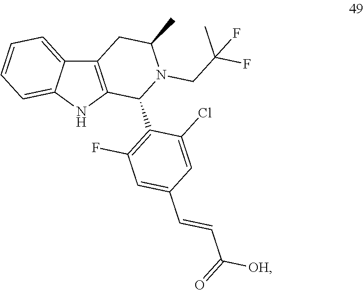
C12=C(NC3=CC=CC=C13)C(C1=C(F)C=C(C=CC(=O)[OH])C=C1Cl)N(CC(C)(F)F)C(C)C2
